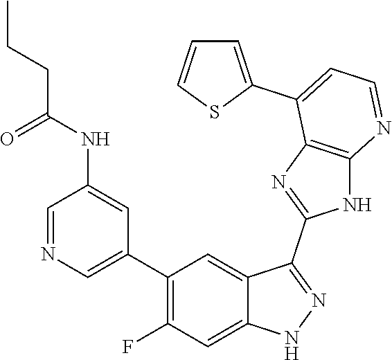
C1=NC=C(C2=C(F)C=C3C(=C2)C(C2=NC4=C(N2)N=CC=C4C2=CC=CS2)=NN3)C=C1NC(CCC)=O
